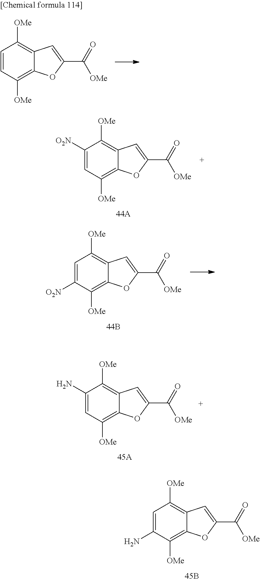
C1=C([O2N])C([OMe])=C2C(=C1[OMe])C=C(C(=O)[OMe])O2.C1(N)=CC([OMe])=C2C(=C1[OMe])C=C(C(=O)[OMe])O2.C1=C(N)C([OMe])=C2C(=C1[OMe])C=C(C(=O)[OMe])O2.C1=CC([OMe])=C2C(=C1[OMe])C=C(C(=O)[OMe])O2.C1([O2N])=CC([OMe])=C2C(=C1[OMe])C=C(C(=O)[OMe])O2
